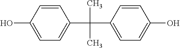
C1=CC(O)=CC=C1C(C)(C)C1=CC=C(O)C=C1
